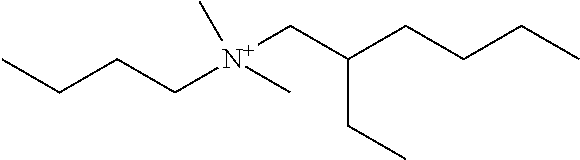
CCCC[N+](C)(CC(CCCC)CC)C
